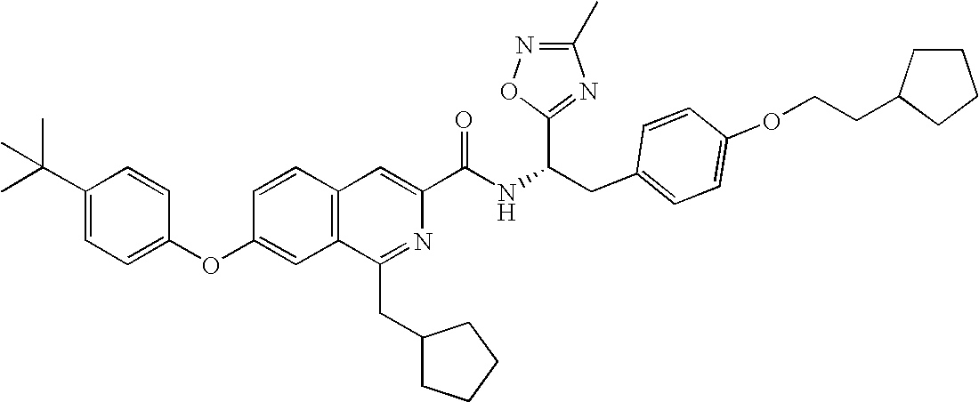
C1=CC(OC2=CC=C(C(C)(C)C)C=C2)=CC2=C1C=C(C(NC(C1=NC(C)=NO1)CC1=CC=C(OCCC3CCCC3)C=C1)=O)N=C2CC1CCCC1
